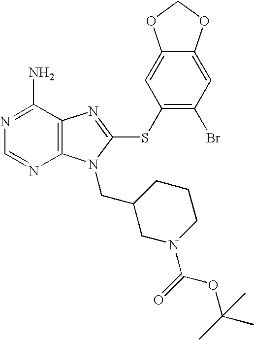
N1=C(N)C2=C(N=C1)N(CC1CN(C(=O)OC(C)(C)C)CCC1)C(SC1=C(Br)C=C3C(=C1)OCO3)=N2
